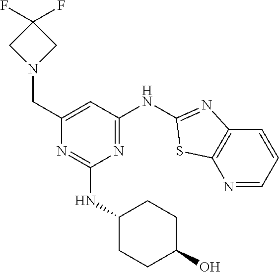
N1=CC=CC2=C1SC(NC1=NC(NC3CCC(O)CC3)=NC(CN3CC(F)(F)C3)=C1)=N2
